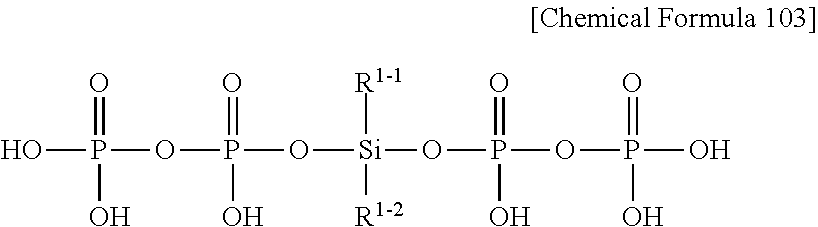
O(P(OP(O)(=O)O)(=O)O)[Si]([R1-1])([R1-2])OP(OP(O)(=O)O)(=O)O
